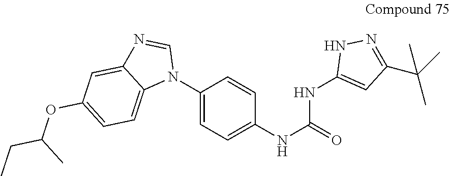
C1(N2C=NC3=CC(OC(CC)C)=CC=C23)=CC=C(NC(=O)NC2=CC(C(C)(C)C)=NN2)C=C1
